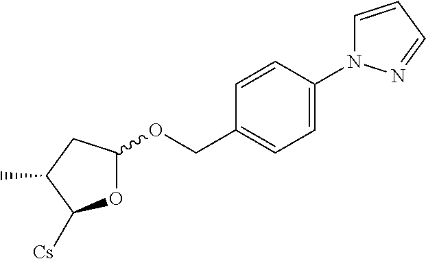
O1C(OCC2=CC=C(N3C=CC=N3)C=C2)CC(C)C1[Cs]
